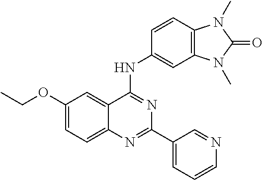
C1(OCC)=CC=C2C(=C1)C(NC1=CC3=C(C=C1)N(C)C(=O)N3C)=NC(C1=CC=CN=C1)=N2
